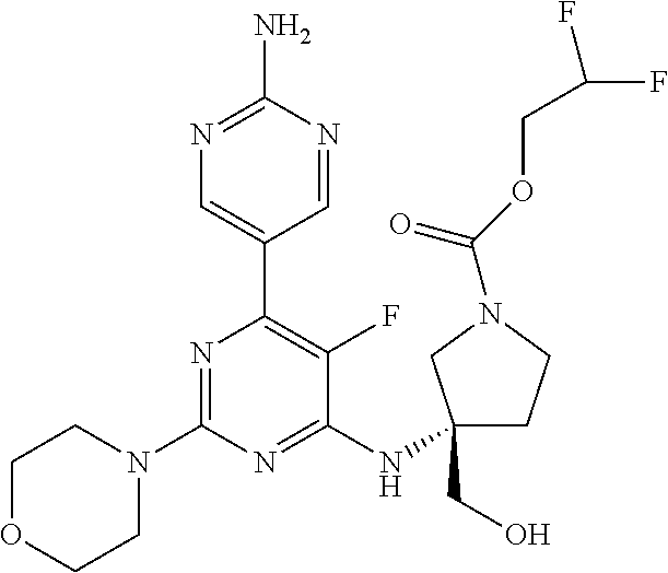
N1=C(N)N=CC(C2=C(F)C(NC3(CO)CCN(C(OCC(F)F)=O)C3)=NC(N3CCOCC3)=N2)=C1
